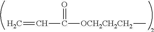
C=CC(=O)[OCH2CH2CH2]C
